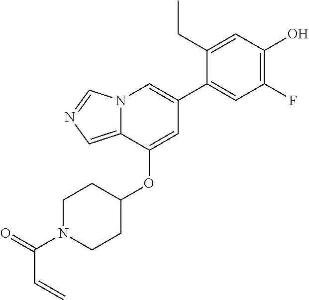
C1(CC)=CC(O)=C(F)C=C1C1=CN2C(=CN=C2)C(OC2CCN(C(=O)C=C)CC2)=C1
